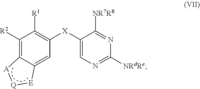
N1=C([NR7R8])C([X]C2=C([R1])C([R2])=C3C(=C2)[E][Q][A]3)=CN=C1[NRdRe]
